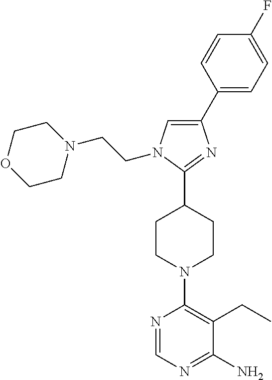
C1(C2=CC=C(F)C=C2)=CN(CCN2CCOCC2)C(C2CCN(C3=C(CC)C(N)=NC=N3)CC2)=N1
